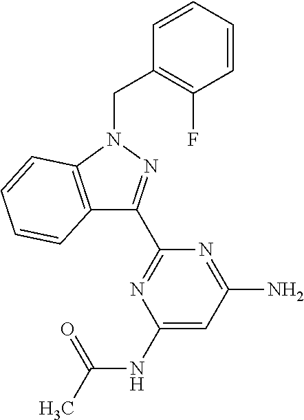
C1=CC=CC(CN2C3=C(C(C4=NC(NC(C)=O)=CC(N)=N4)=N2)C=CC=C3)=C1F
